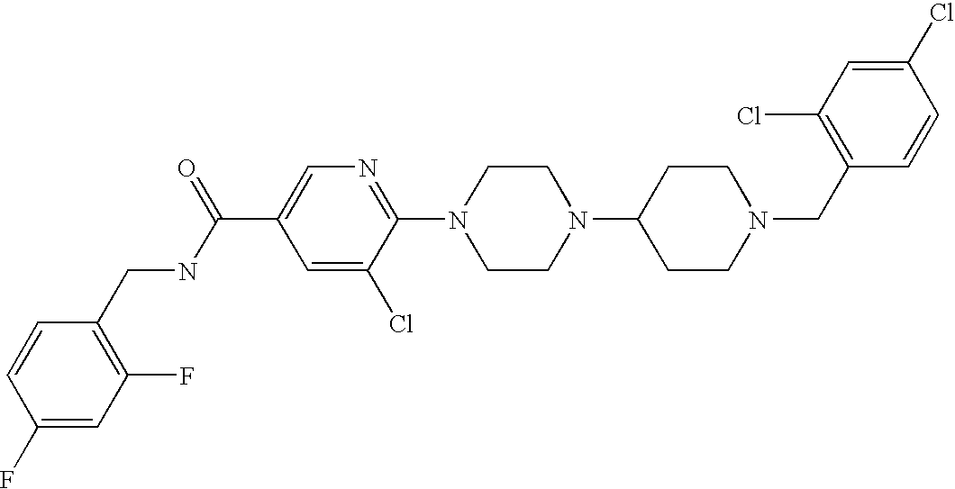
C1(Cl)=CC(Cl)=C(CN2CCC(N3CCN(C4=NC=C(C(NCC5=C(F)C=C(F)C=C5)=O)C=C4Cl)CC3)CC2)C=C1
